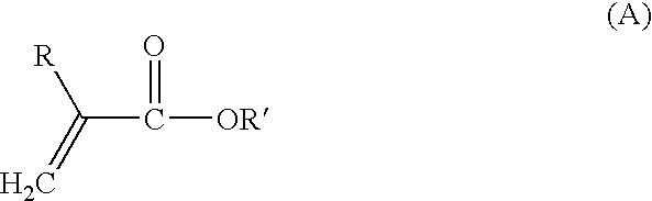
C(C([OR])=O)(=C)[R]
